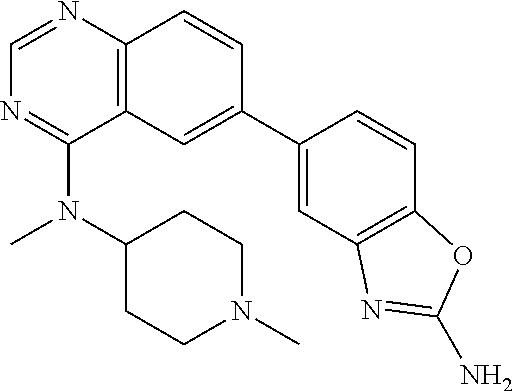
C1=NC2=C(C(N(C3CCN(C)CC3)C)=N1)C=C(C1=CC3=C(C=C1)OC(N)=N3)C=C2
